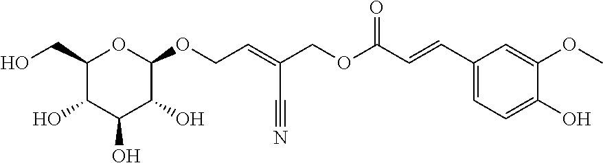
C1(CO)C(O)C(O)C(O)C(OCC=C(COC(C=CC2=CC=C(O)C(OC)=C2)=O)C#N)O1
